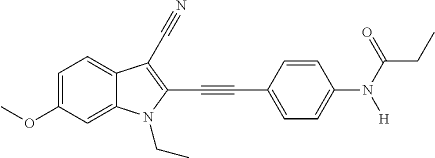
C1=C(OC)C=C2C(=C1)C(C#N)=C(C#CC1=CC=C(N(C(CC)=O)[H])C=C1)N2CC
